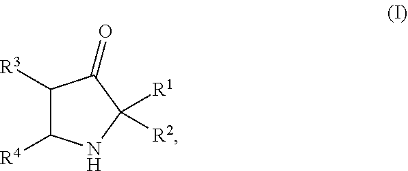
C1([R3])C([R4])NC([R1])([R2])C1=O
